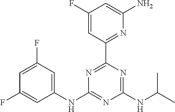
C1=C(F)C=C(NC2=NC(NC(C)C)=NC(C3=NC(N)=CC(F)=C3)=N2)C=C1F
